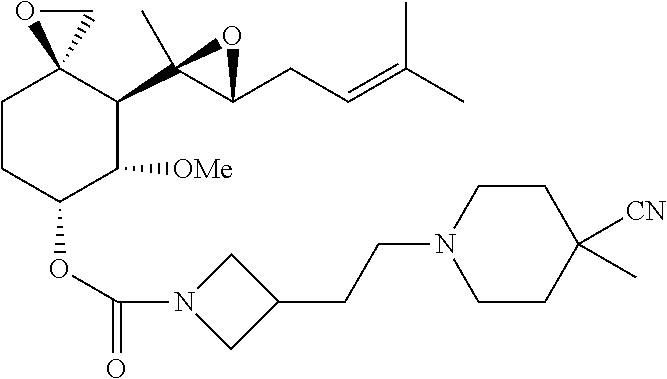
C1CC(OC(=O)N2CC(CCN3CCC([CN])(C)CC3)C2)C([OMe])C(C2(C)C(CC=C(C)C)O2)C12CO2
